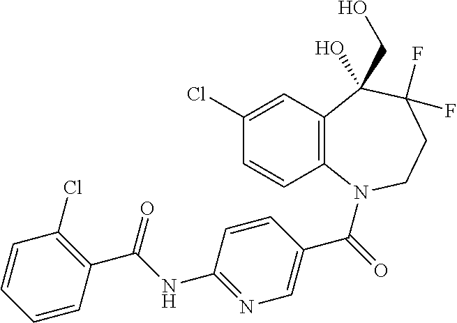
C12=C(N(C(=O)C3=CN=C(NC(C4=C(Cl)C=CC=C4)=O)C=C3)CCC(F)(F)C1(CO)O)C=CC(Cl)=C2
